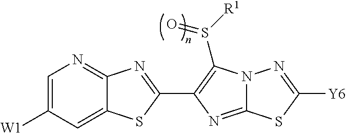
C12=CC([W1])=CN=C1N=C(C1=C(S([R1])=O)N3C(=N1)SC([Y6])=N3)S2
